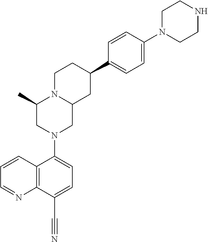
C12=C(C(C#N)=CC=C1N1CC3N(C(C)C1)CCC(C1=CC=C(N4CCNCC4)C=C1)C3)N=CC=C2
